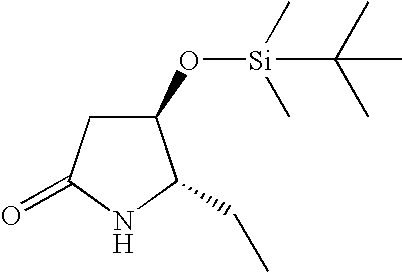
N1C(CC)C(O[Si](C)(C)C(C)(C)C)CC1=O
